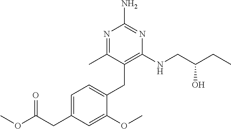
N1=C(C)C(CC2=CC=C(CC(OC)=O)C=C2OC)=C(NCC(CC)O)N=C1N
